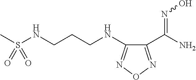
CS(NCCCNC1=NON=C1C(N)=NO)(=O)=O
